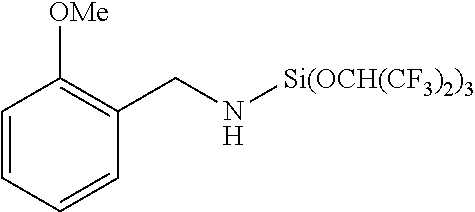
C1=CC=CC(CN[Si(OCH(CF3)2)3])=C1[OMe]
